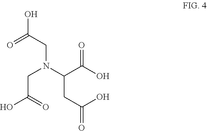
OC(=O)CN(CC(O)=O)C(C(O)=O)CC(=O)O
